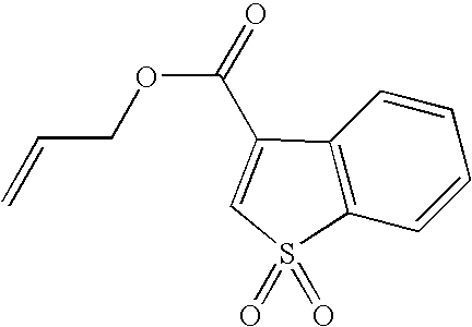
C12=C(C=CC=C1)S(=O)(=O)C=C2C(OCC=C)=O
